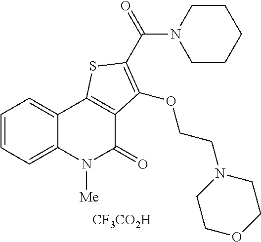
C1=CC=C2C(=C1)C1=C(C(=O)N2[Me])C(OCCN2CCOCC2)=C(C(N2CCCCC2)=O)S1.[CF3CO2H]
